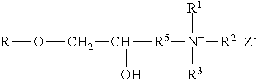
[R]OCC([R5][N+]([R1])([R3])[R2])O
